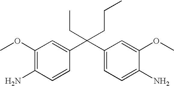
C(C1=CC=C(N)C(OC)=C1)(C1=CC(OC)=C(N)C=C1)(CC)CCC
